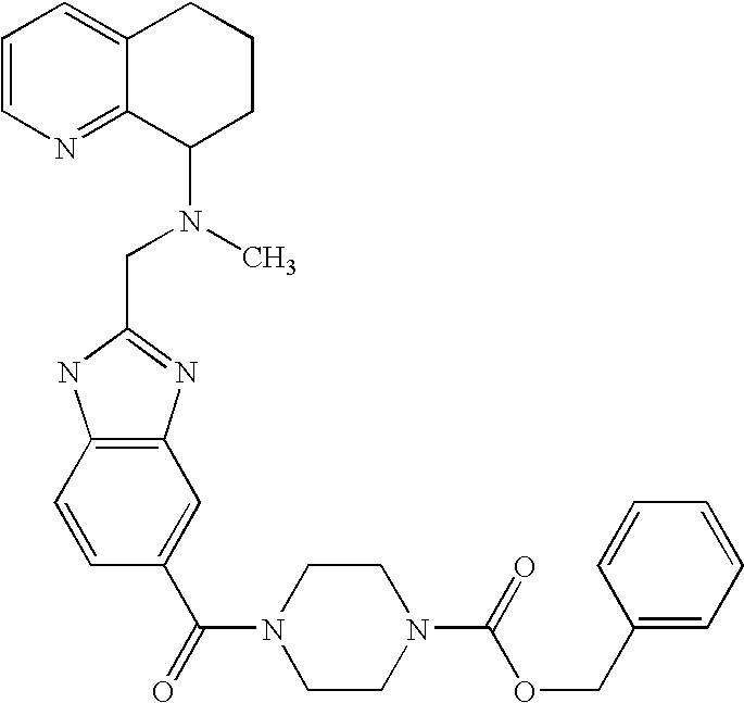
C1=CN=C2C(=C1)CCCC2N(C)CC1=NC2=C(N1)C=CC(C(=O)N1CCN(C(OCC3=CC=CC=C3)=O)CC1)=C2
